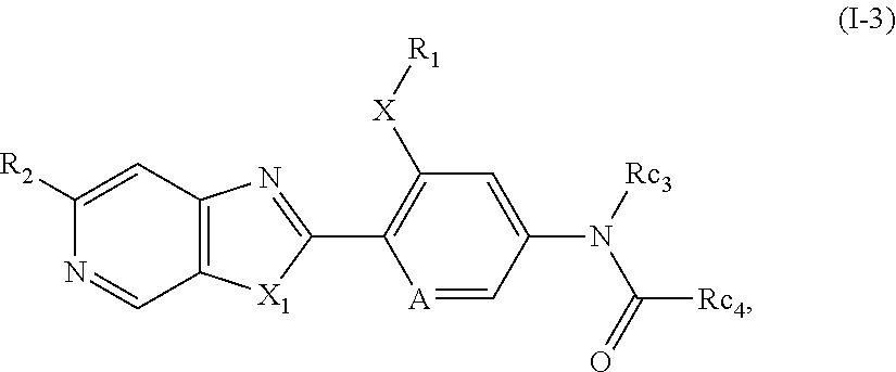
N(C([Rc4])=O)(C1=CC([X][R1])=C(C2=NC3=C([X1]2)C=NC([R2])=C3)[A]=C1)[Rc3]
